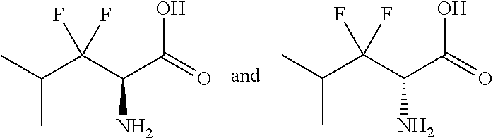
CC(C(C(C(=O)O)N)(F)F)C.CC(C(C(C(=O)O)N)(F)F)C
